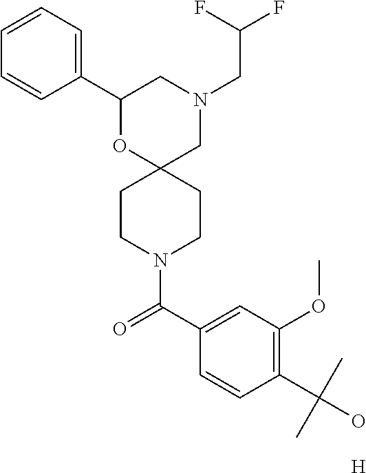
N1(CC(F)F)CC2(OC(C3=CC=CC=C3)C1)CCN(C(C1=CC(OC)=C(C(O)(C)C)C=C1)=O)CC2.[H]
